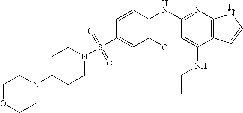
C1(S(=O)(=O)N2CCC(N3CCOCC3)CC2)=CC(OC)=C(NC2=NC3=C(C(NCC)=C2)C=CN3)C=C1
